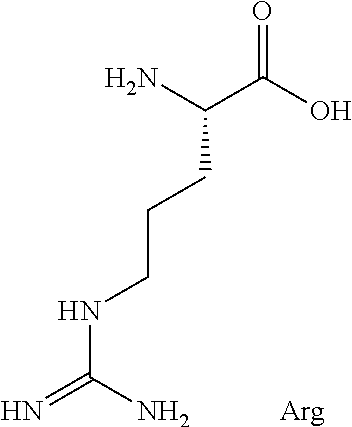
NC(C(O)=O)CCCNC(=N)N.[Arg]
